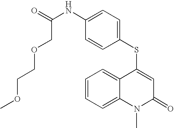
C1(NC(COCCOC)=O)=CC=C(SC2=CC(=O)N(C)C3=CC=CC=C23)C=C1
